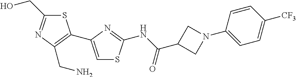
S1C(CO)=NC(CN)=C1C1=CSC(NC(C2CN(C3=CC=C([CF3])C=C3)C2)=O)=N1
